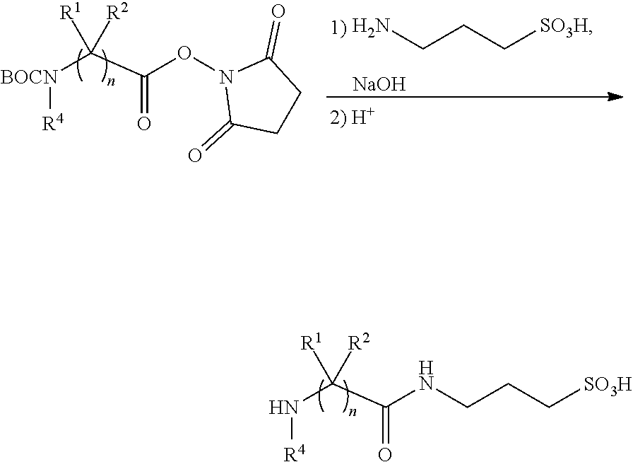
N(C(C(N[R4])([R1])[R2])=O)CCC[SO3H].O(C(C([BOCN][R4])([R1])[R2])=O)N1C(=O)CCC1=O.NCCC[SO3H].[NaOH]
